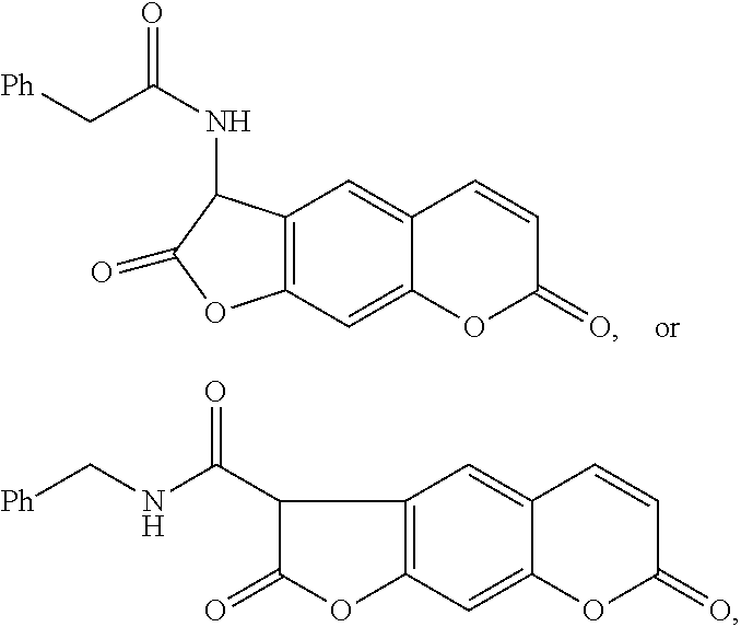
C12=C(C=C3C(=C1)C=CC(=O)O3)OC(=O)C2NC(=O)C[Ph].C12=C(C=C3C(=C1)C=CC(=O)O3)OC(=O)C2C(=O)NC[Ph]
